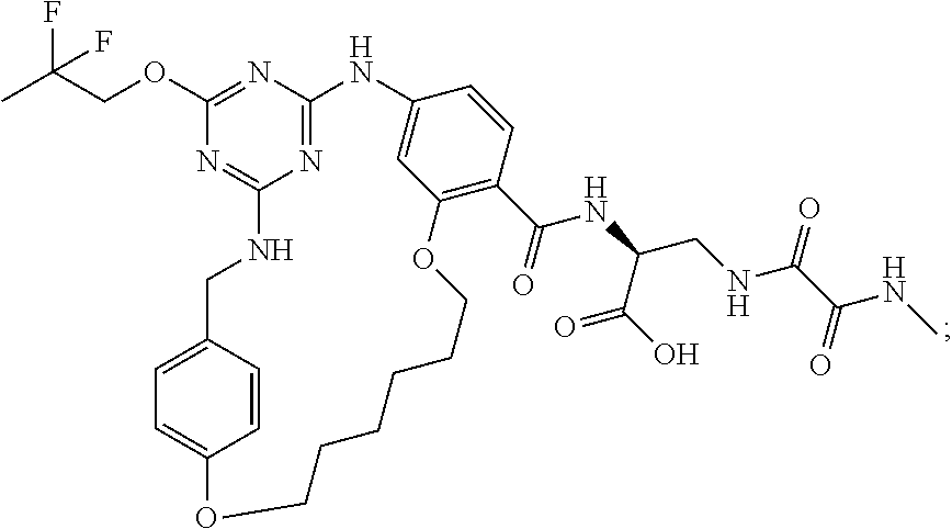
CC(COC1=NC2=NC(=N1)NCC1=CC=C(C=C1)OCCCCCCOC1=C(C(=O)NC(CNC(C(=O)NC)=O)C(O)=O)C=CC(=C1)N2)(F)F
